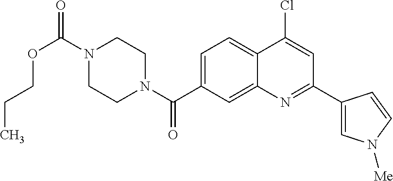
N1(C(OCCC)=O)CCN(C(=O)C2=CC=C3C(=C2)N=C(C2=CN([Me])C=C2)C=C3Cl)CC1
